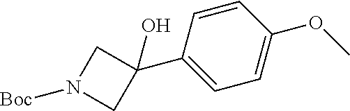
C1=CC(C2(O)CN([Boc])C2)=CC=C1OC
